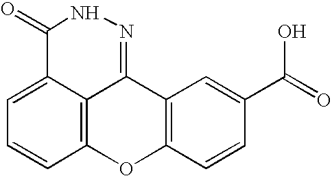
C1=C2C3=C(C=C1)OC1=C(C3=NNC2=O)C=C(C(=O)O)C=C1
